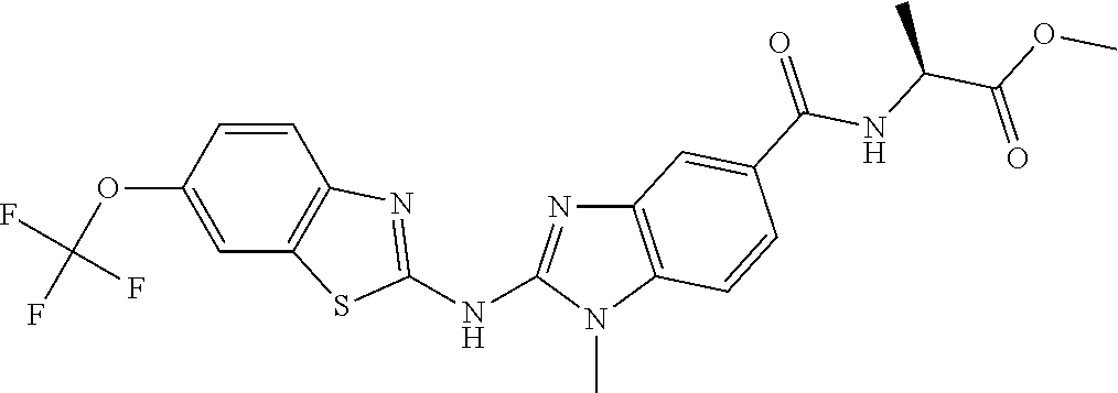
O(C1=CC2=C(C=C1)N=C(NC1=NC3=C(N1C)C=CC(C(NC(C(OC)=O)C)=O)=C3)S2)C(F)(F)F
